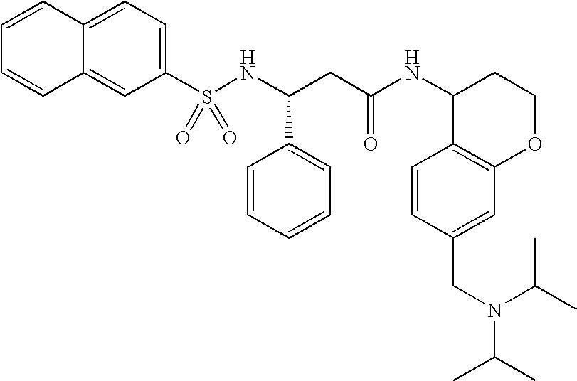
C1=CC2=CC=C(S(NC(CC(NC3C4=C(OCC3)C=C(CN(C(C)C)C(C)C)C=C4)=O)C3=CC=CC=C3)(=O)=O)C=C2C=C1
